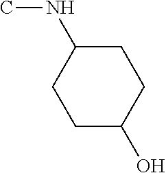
C1C(O)CCC(NC)C1
